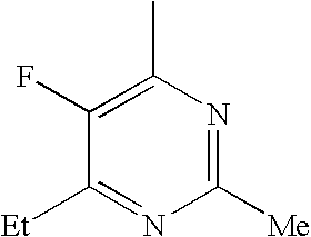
CC1=C(F)C([Et])=NC([Me])=N1
